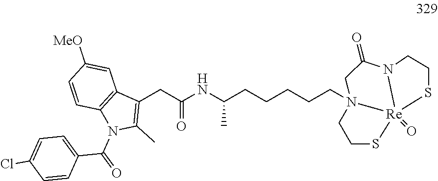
C(CCCCCN12[Re]3(=O)(N(C(=O)C1)CCS3)SCC2)(NC(CC1=C(C)N(C(C2=CC=C(Cl)C=C2)=O)C2=C1C=C([MeO])C=C2)=O)C
